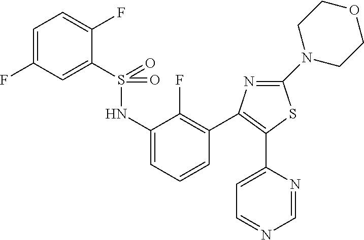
C1=C(NS(C2=CC(F)=CC=C2F)(=O)=O)C(F)=C(C2=C(C3=CC=NC=N3)SC(N3CCOCC3)=N2)C=C1
